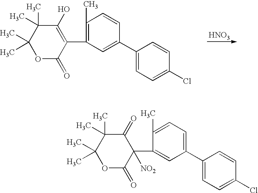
[HNO3].O1C(=O)C(C2=C(C)C=CC(C3=CC=C(Cl)C=C3)=C2)=C(O)C(C)(C)C1(C)C.O1C(=O)C(C2=CC(C3=CC=C(Cl)C=C3)=CC=C2C)([NO2])C(=O)C(C)(C)C1(C)C
